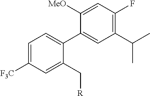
C1=C([F3C])C=C(C[R])C(C2=CC(C(C)C)=C(F)C=C2[MeO])=C1
